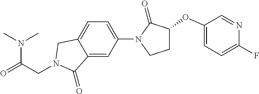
N(C(=O)CN1CC2=CC=C(N3C(=O)C(OC4=CC=C(F)N=C4)CC3)C=C2C1=O)(C)C
